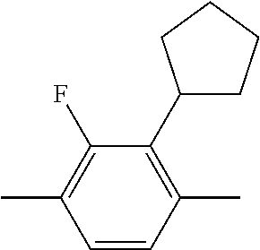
C1(C)=C(F)C(C2CCCC2)=C(C)C=C1
